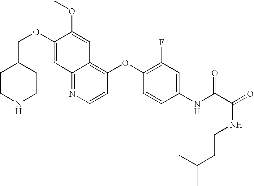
C12=NC=CC(OC3=C(F)C=C(NC(C(NCCC(C)C)=O)=O)C=C3)=C1C=C(OC)C(OCC1CCNCC1)=C2
